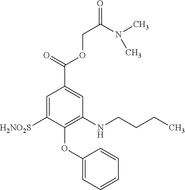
C1=C([H2NO2S])C(OC2=CC=CC=C2)=C(NCCCC)C=C1C(=O)OCC(=O)N(C)C
